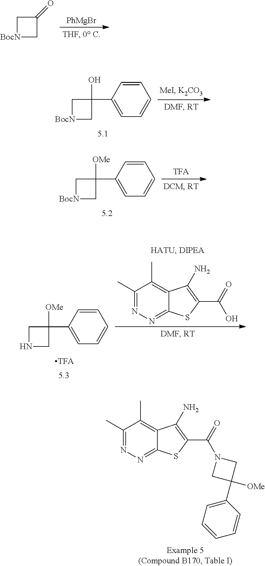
C1(C)=NN=C2C(=C1C)C(N)=C(C(=O)N1CC([OMe])(C3=CC=CC=C3)C1)S2.[PhMgBr].C1[BocN]CC1=O.C1[BocN]CC1(O)C1=CC=CC=C1.C1[BocN]CC1([OMe])C1=CC=CC=C1.C1NCC1([OMe])C1=CC=CC=C1.C1(C)=NN=C2C(=C1C)C(N)=C(C(=O)O)S2
